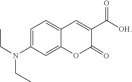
N(CC)(C1=CC=C2C=C(C(=O)[OH])C(=O)OC2=C1)CC
